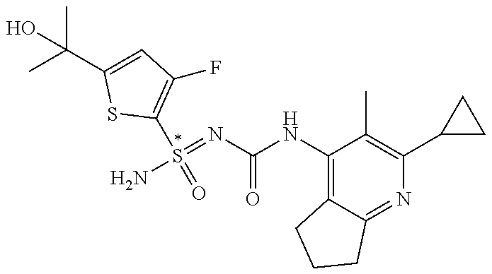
NS(=NC(NC1=C2C(=NC(C3CC3)=C1C)CCC2)=O)(C1=C(F)C=C(C(C)(C)O)S1)=O
